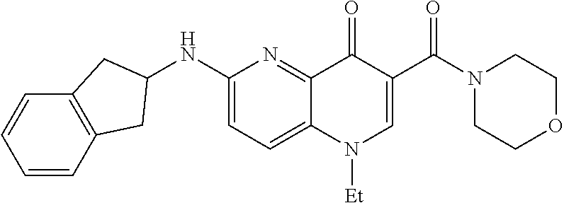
C1=CC2=C(C=C1)CC(NC1=CC=C3C(=N1)C(=O)C(C(N1CCOCC1)=O)=CN3[Et])C2
